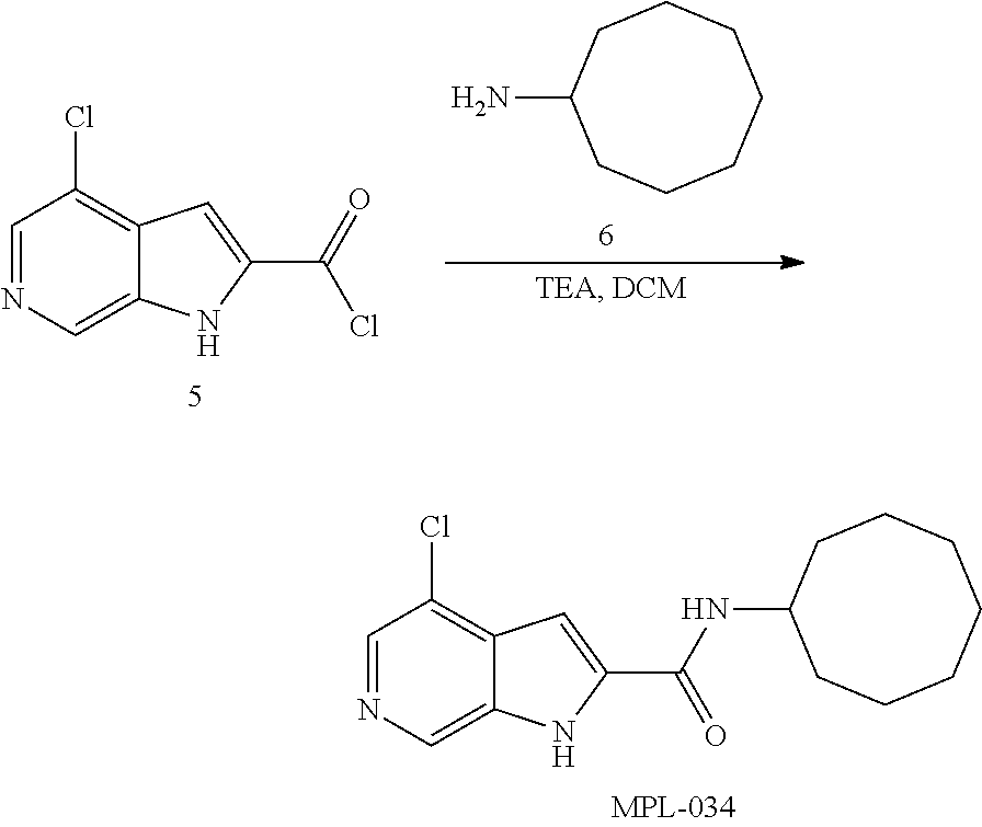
C1(NC(C2=CC3=C(Cl)C=NC=C3N2)=O)CCCCCCC1.C12=CN=CC(Cl)=C1C=C(C(=O)Cl)N2.C1C(N)CCCCCC1
